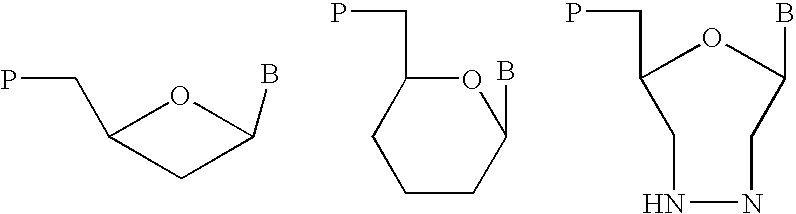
C1(CP)OC(B)C1.C1CC(B)OC(CP)C1.O1C(CP)CNNCC1B
